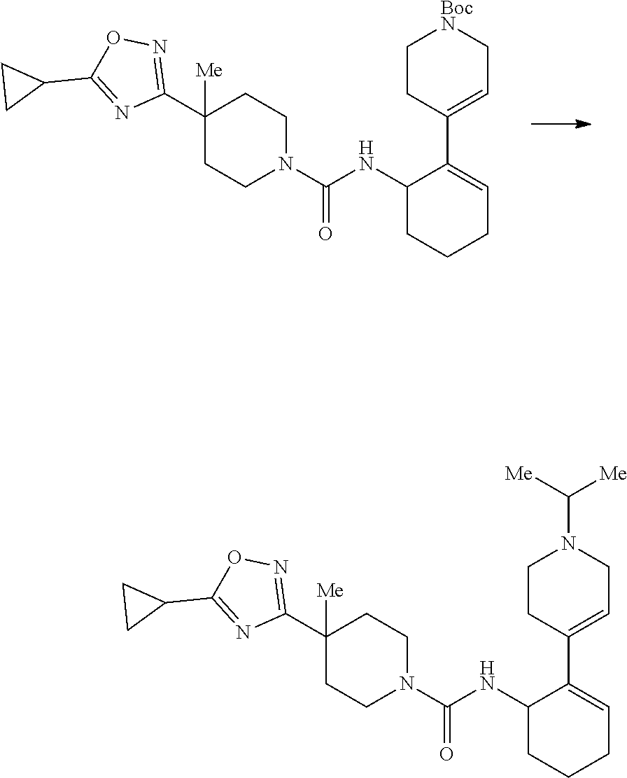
C1(C2=CCCCC2NC(N2CCC(C3=NOC(C4CC4)=N3)([Me])CC2)=O)=CC[BocN]CC1.C1(C2=CCCCC2NC(N2CCC(C3=NOC(C4CC4)=N3)([Me])CC2)=O)=CCN(C([Me])[Me])CC1
